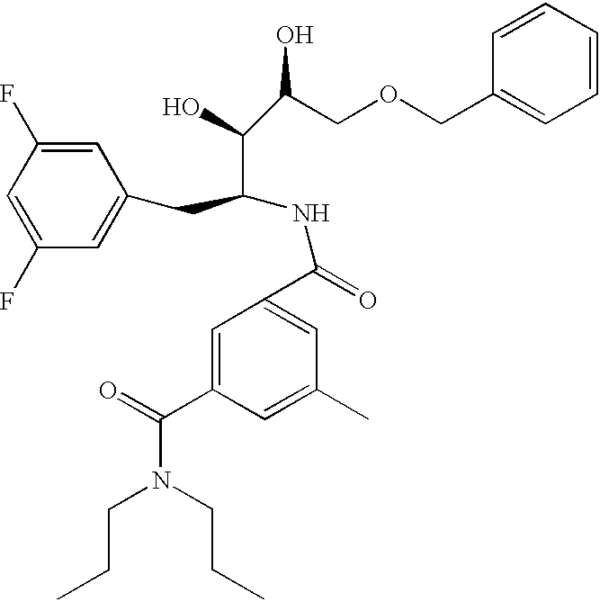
C1(C(=O)N(CCC)CCC)=CC(C(=O)NC(C(O)C(COCC2=CC=CC=C2)O)CC2=CC(F)=CC(F)=C2)=CC(C)=C1
